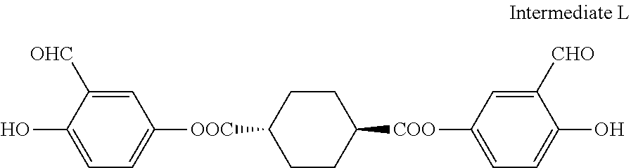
OC1=CC=C([OOC]C2CCC([COO]C3=CC=C(O)C([CHO])=C3)CC2)C=C1[OHC]
